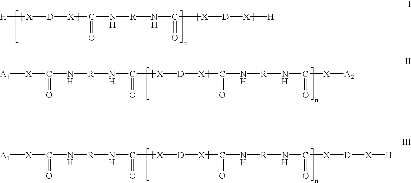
[H][X][D][X]C(=O)N[R]NC([X][D][X][H])=O.[H].[H].[A1][X]C(N[R]NC([X][D][X]C(N[R]NC([X][A2])=O)=O)=O)=O.[H].[H].[H].[H].[A1][X]C(N[R]NC([X][D][X]C(N[R]NC([X][D][X][H])=O)=O)=O)=O.[H].[H].[H].[H]
